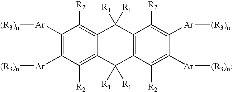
C1([Ar][(R3)n])=C([Ar][(R3)n])C([R2])=C2C(=C1[R2])C([R1])([R1])C1=C(C2([R1])[R1])C([R2])=C([Ar][(R3)n])C([Ar][(R3)n])=C1[R2]
